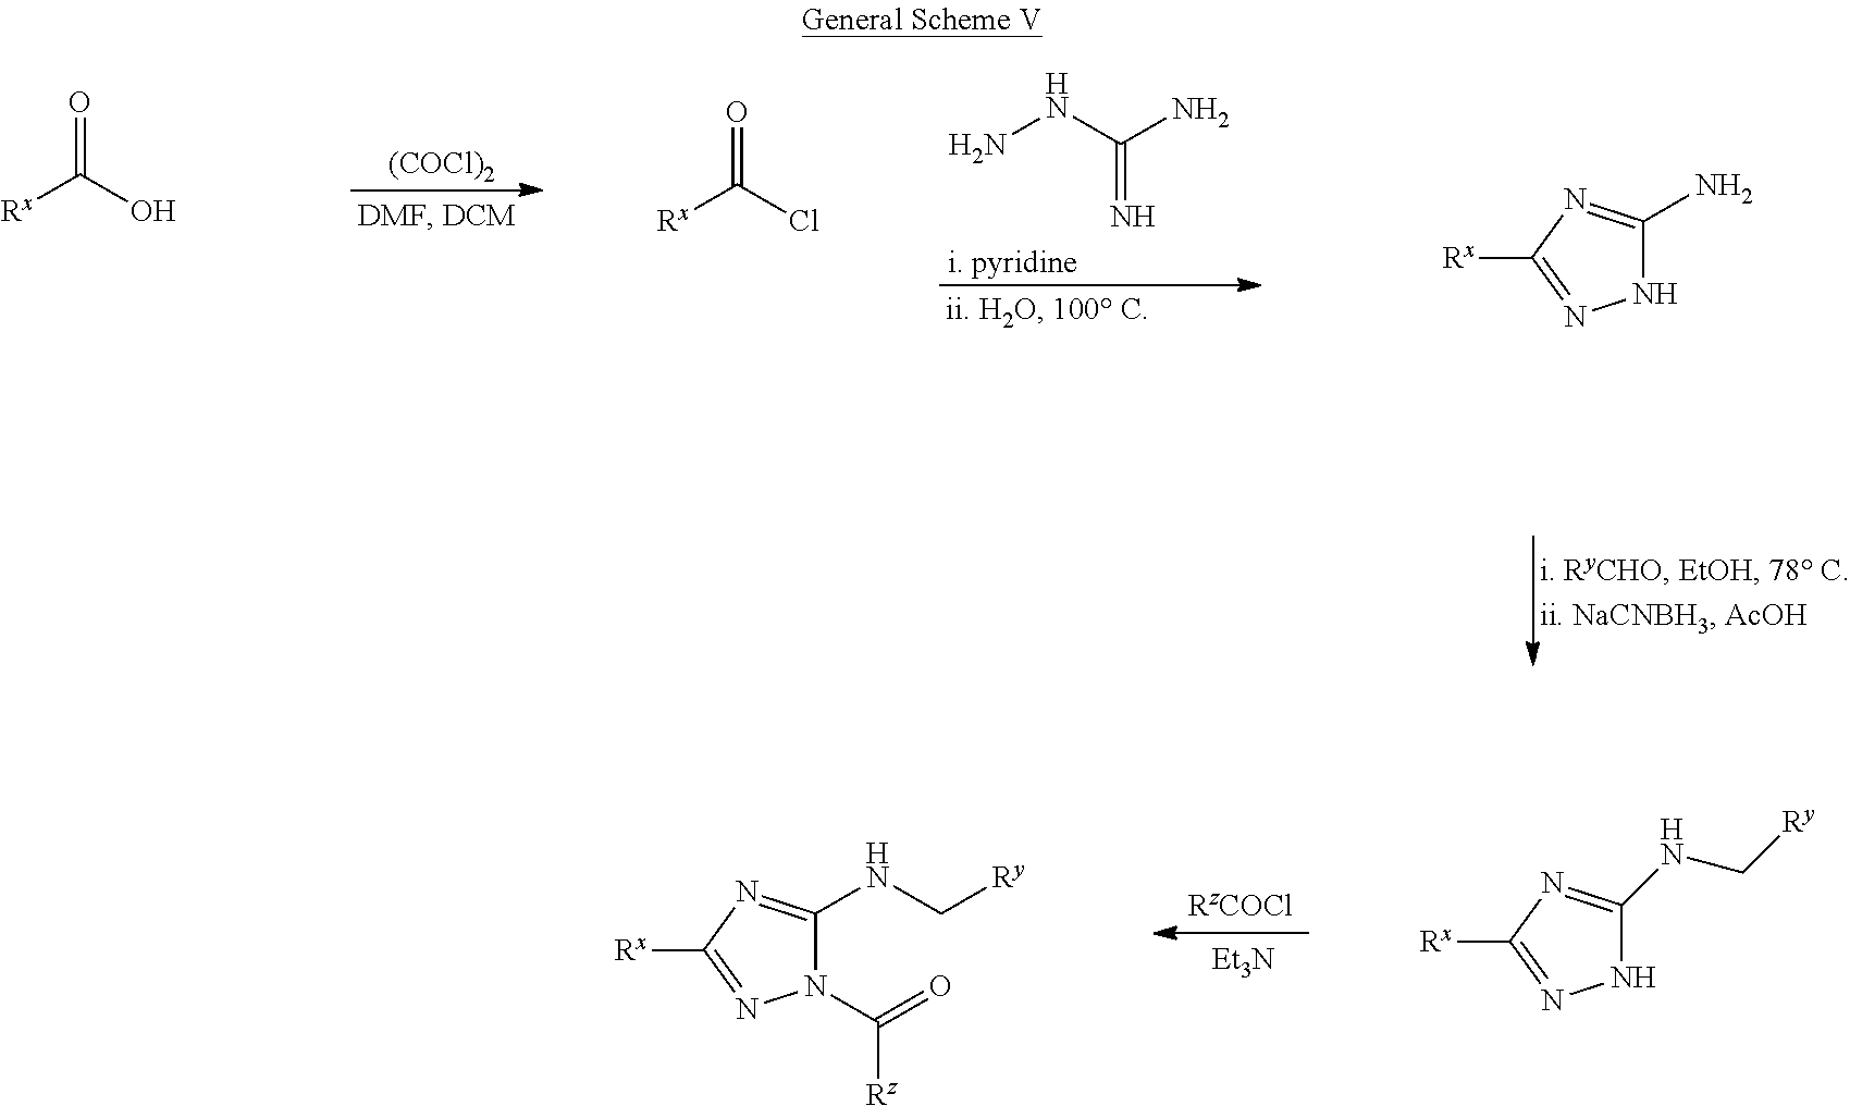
[(COCl)2].NNC(=N)N.[i. pyridine].[Rx]C(O)=O.[Rx]C(Cl)=O.N1C(N)=NC([Rx])=N1.[Et3N].N1C(NC[Ry])=NC([Rx])=N1.N1(C(=O)[Rz])C(NC[Ry])=NC([Rx])=N1
